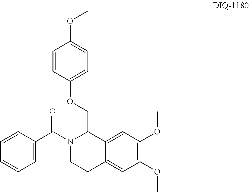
C1=C(C(N2CCC3=CC(OC)=C(OC)C=C3C2COC2=CC=C(OC)C=C2)=O)C=CC=C1
